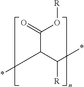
C(C(C(*)[R])*)(=O)O[R]
